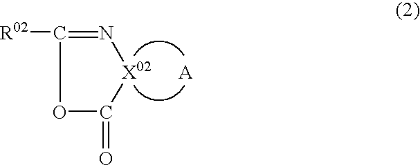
C1(=O)OC([R02])=N[X02]1.[A]
